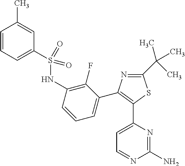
N1=C(C(C)(C)C)SC(C2=CC=NC(N)=N2)=C1C1=CC=CC(NS(=O)(=O)C2=CC=CC(C)=C2)=C1F
